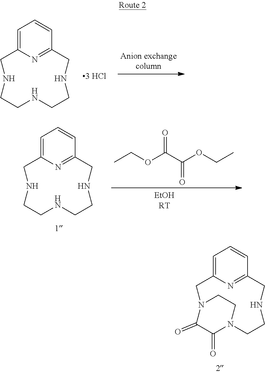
C1C2=CC=CC(=N2)CNCCN2C(=O)C(=O)N1CC2.C1C2=CC=CC(=N2)CNCCNCCN1.CCOC(C(OCC)=O)=O.C1C2=CC=CC(=N2)CNCCNCCN1.[3 HCl]
